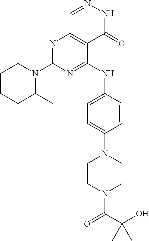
N1=C(N2C(C)CCCC2C)N=C(NC2=CC=C(N3CCN(C(C(O)(C)C)=O)CC3)C=C2)C2=C1C=NNC2=O
